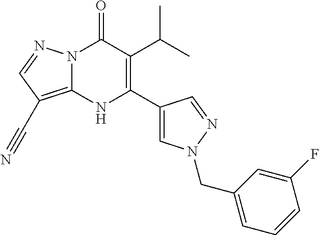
N12C(=C(C#N)C=N1)NC(C1=CN(CC3=CC=CC(F)=C3)N=C1)=C(C(C)C)C2=O
